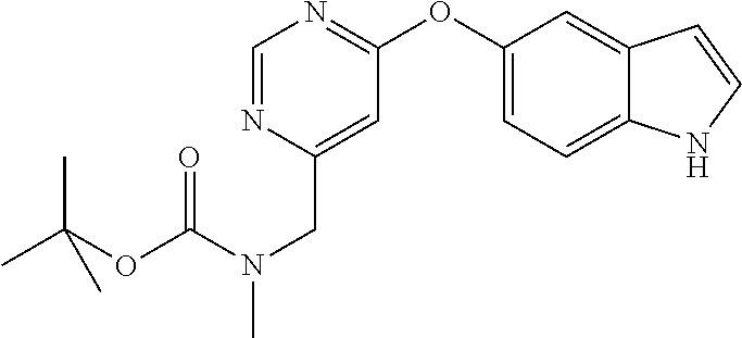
C1=NC(CN(C)C(OC(C)(C)C)=O)=CC(OC2=CC=C3C(=C2)C=CN3)=N1
